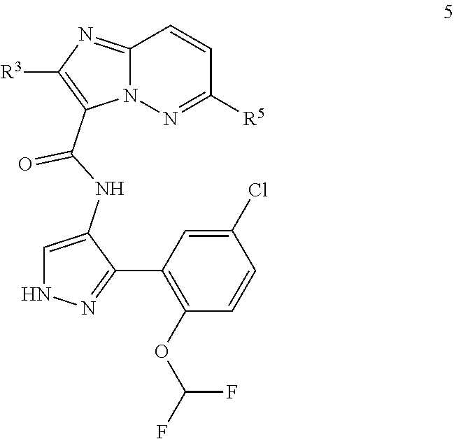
C1=C(NC(C2=C([R3])N=C3N2N=C([R5])C=C3)=O)C(C2=C(OC(F)F)C=CC(Cl)=C2)=NN1
